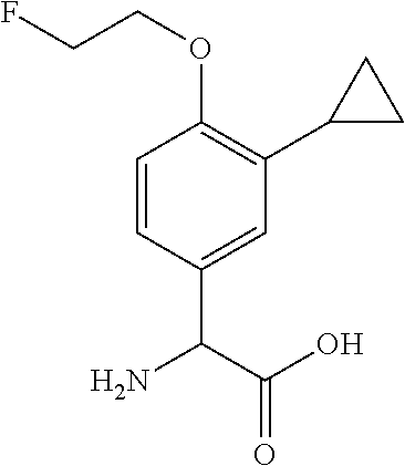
O(CCF)C1=C(C2CC2)C=C(C(C(O)=O)N)C=C1
